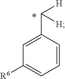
C1=CC(C([H])[H])=CC([R6])=C1
